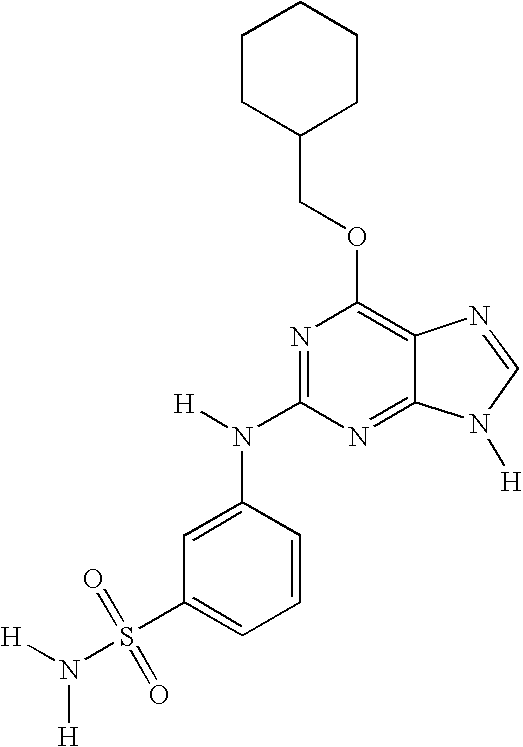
C1=C(N([H])C2=NC(OCC3CCCCC3)=C3C(=N2)N([H])C=N3)C=CC=C1S(N([H])[H])(=O)=O
